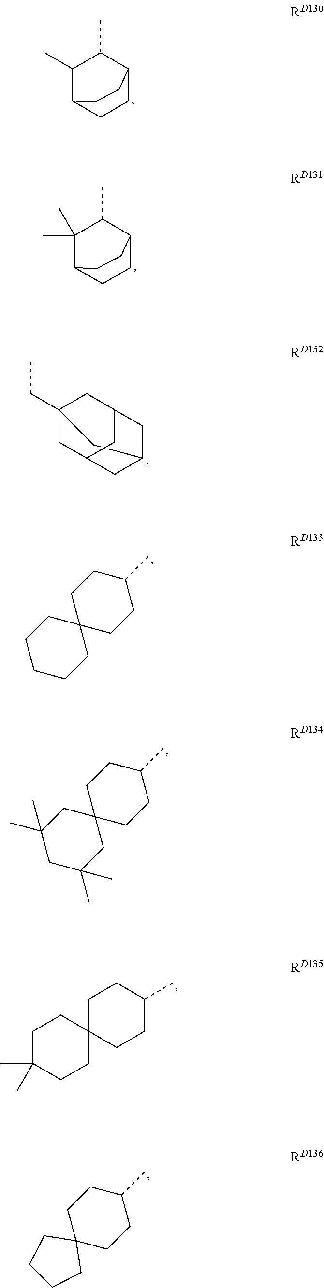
C1(C)C2CCC(C1C)CC2.C1(C)(C)C2CCC(C1C)CC2.C12(CC)CC3CC(CC(C1)C3)C2.C12(CCCCC1)CCC(C)CC2.C12(CC(C)(C)CC(C)(C)C1)CCC(C)CC2.C1C(C)(C)CCC2(C1)CCC(C)CC2.C12(CCC(C)CC1)CCCC2
